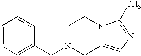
C1=CC=C(CN2CC3=CN=C(C)N3CC2)C=C1
